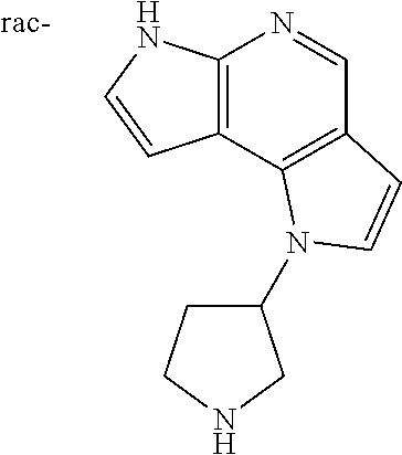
C12=C(C3=C(C=N1)C=CN3C1CCNC1)C=CN2
